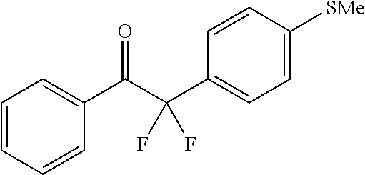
C1=CC=CC(C(C(C2=CC=C([SMe])C=C2)(F)F)=O)=C1
